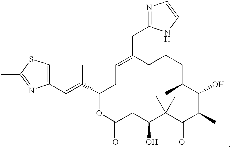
C(C1=CCC(C(C)=CC2=CSC(C)=N2)OC(=O)CC(O)C(C)(C)C(=O)C(C)C(O)C(C)CCC1)C1=NC=CN1
